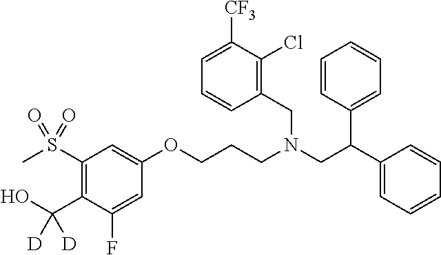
C1=C(F)C(C(O)([D])[D])=C(S(C)(=O)=O)C=C1OCCCN(CC(C1=CC=CC=C1)C1=CC=CC=C1)CC1=C(Cl)C([CF3])=CC=C1
